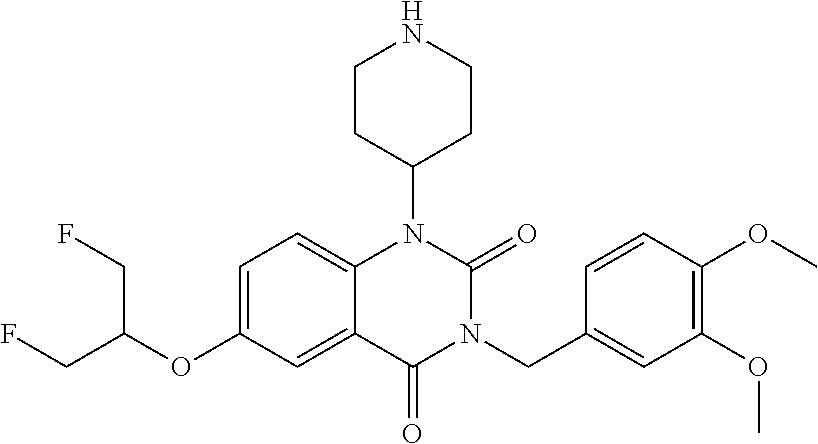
C1=C(OC(CF)CF)C=C2C(=C1)N(C1CCNCC1)C(=O)N(CC1=CC(OC)=C(OC)C=C1)C2=O
